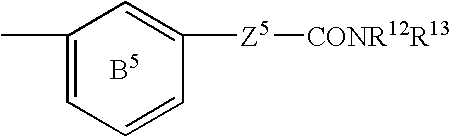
C1(C)=CC=CC([Z5][CONR12R13])=C1
